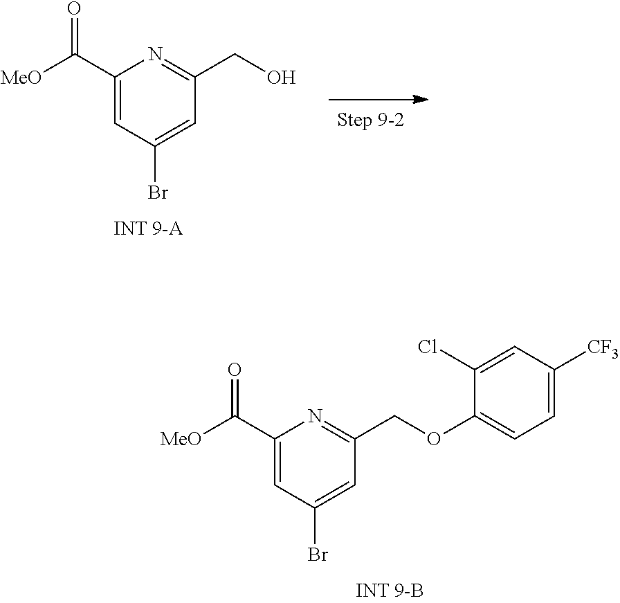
C1(C([MeO])=O)=CC(Br)=CC(COC2=CC=C([CF3])C=C2Cl)=N1.C1(C([MeO])=O)=CC(Br)=CC(CO)=N1
